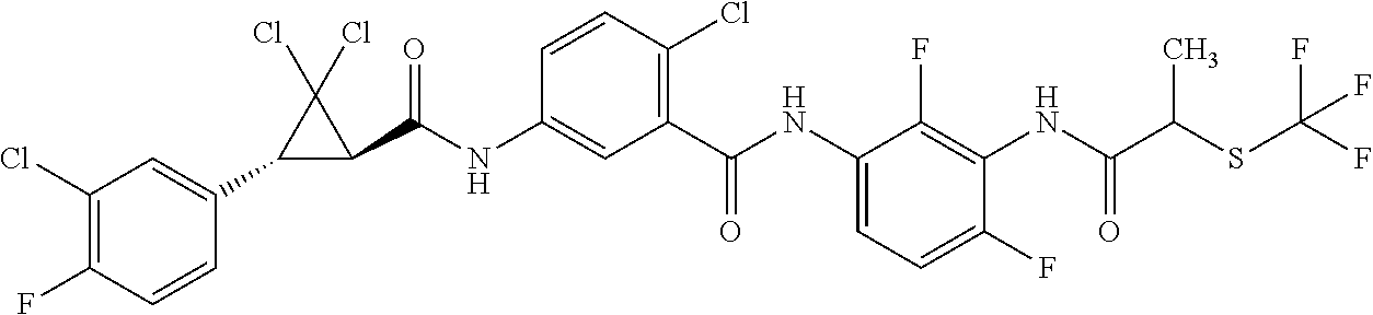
C1(Cl)=C(F)C=CC(C2C(C(NC3=CC(C(NC4=CC=C(F)C(NC(C(SC(F)(F)F)C)=O)=C4F)=O)=C(Cl)C=C3)=O)C2(Cl)Cl)=C1
